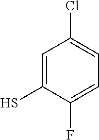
C1=C(S)C(F)=CC=C1Cl
